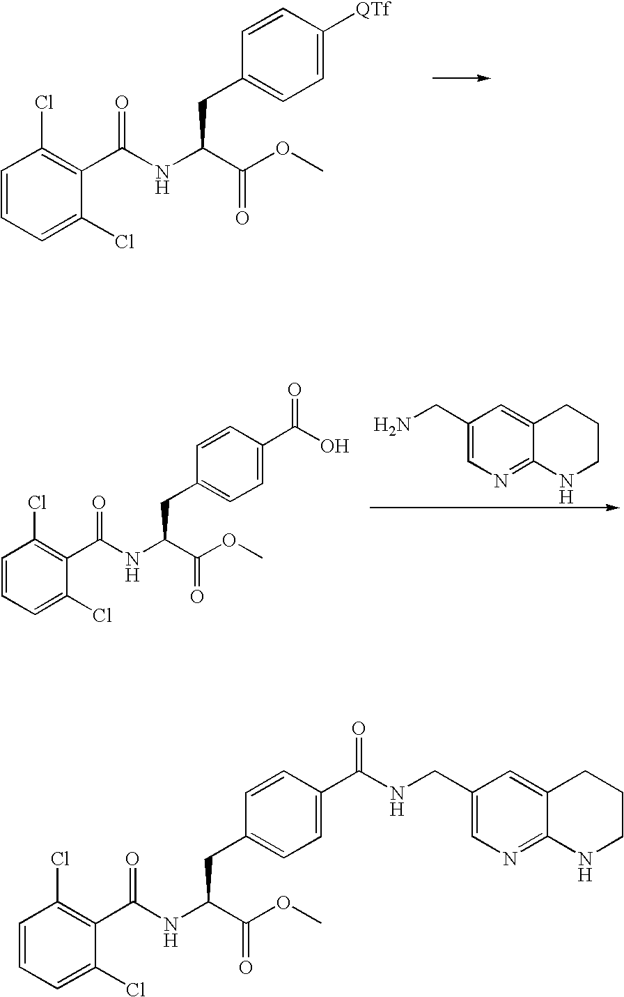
C1=CC=C(Cl)C(C(NC(C(OC)=O)CC2=CC=C([QTf])C=C2)=O)=C1Cl.C(C1=CN=C2C(=C1)CCCN2)N.C1=CC=C(Cl)C(C(NC(C(OC)=O)CC2=CC=C(C(O)=O)C=C2)=O)=C1Cl.C1=CC=C(Cl)C(C(NC(C(=O)OC)CC2=CC=C(C(NCC3=CN=C4C(=C3)CCCN4)=O)C=C2)=O)=C1Cl
